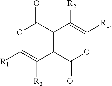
O1C([R1])=C([R2])C2=C(C1=O)C([R2])=C([R1])OC2=O
